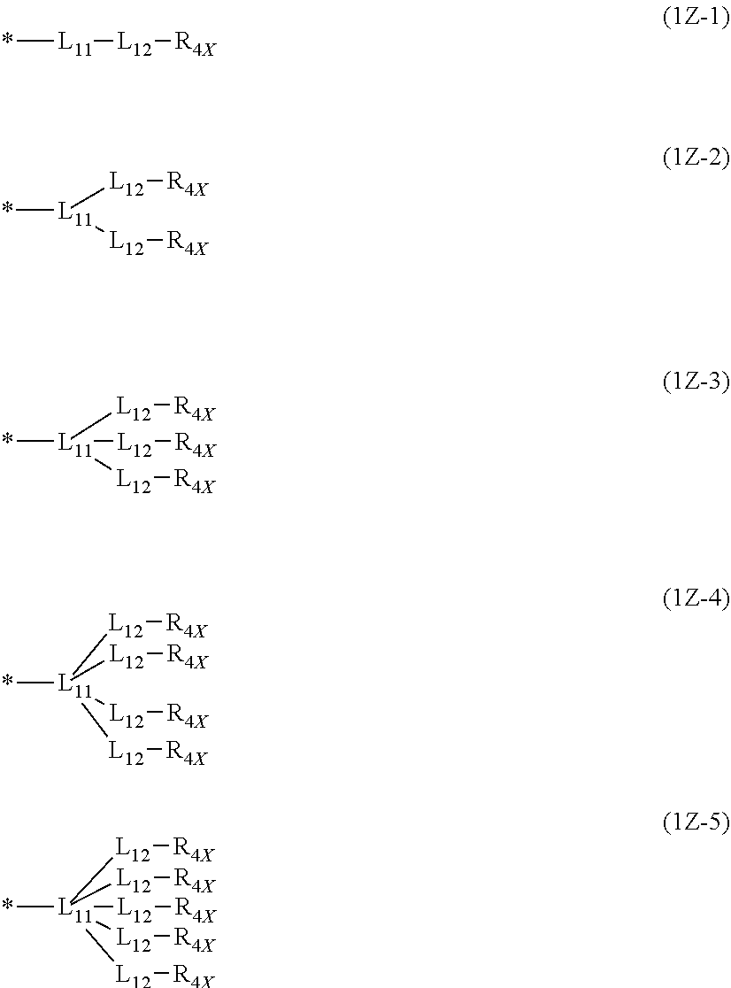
*[L11][L12][R4X].*[L11]([L12][R4X])[L12][R4X].*[L11]([L12][R4X])([L12][R4X])[L12][R4X].*[L11]([L12][R4X])([L12][R4X])([L12][R4X])[L12][R4X].*[L11]([L12][R4X])([L12][R4X])([L12][R4X])([L12][R4X])[L12][R4X]
